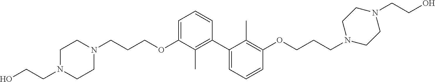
C1=C(OCCCN2CCN(CCO)CC2)C(C)=C(C2=CC=CC(OCCCN3CCN(CCO)CC3)=C2C)C=C1
